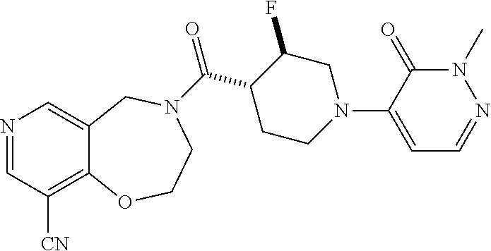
N1=CC([CN])=C2C(=C1)CN(C(C1CCN(C3=CC=NN(C)C3=O)CC1F)=O)CCO2
